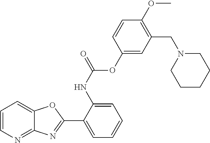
C1=CN=C2C(=C1)OC(C1=CC=CC=C1NC(=O)OC1=CC(CN3CCCCC3)=C(OC)C=C1)=N2
